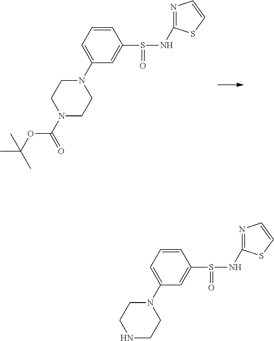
C1=CC=C(N2CCN(C(OC(C)(C)C)=O)CC2)C=C1S(NC1=NC=CS1)=O.C1=CC=C(N2CCNCC2)C=C1S(NC1=NC=CS1)=O
